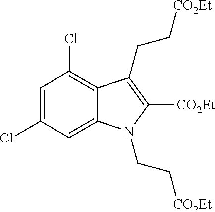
C1=C(Cl)C=C2C(=C1Cl)C(CC[CO2Et])=C([CO2Et])N2CC[CO2Et]
